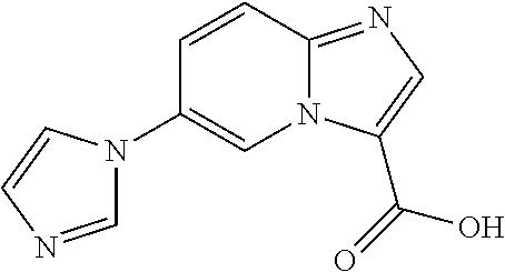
C1(N2C=NC=C2)=CN2C(=NC=C2C(=O)O)C=C1
